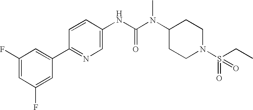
C1(F)=CC(F)=CC(C2=NC=C(NC(N(C3CCN(S(=O)(CC)=O)CC3)C)=O)C=C2)=C1
